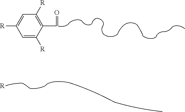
C1=C([R])C(C=O)=C([R])C=C1[R].[R]
